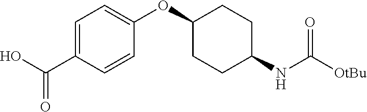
C1=C(C(O)=O)C=CC(OC2CCC(NC([OtBu])=O)CC2)=C1
